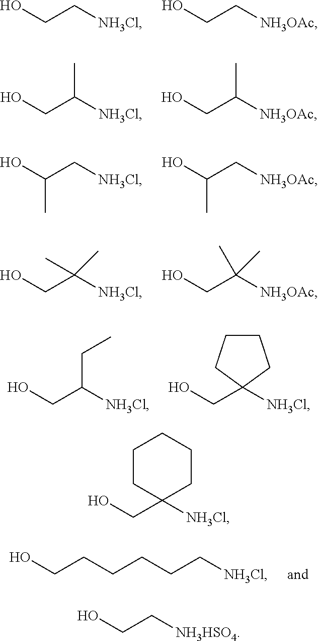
OCC[NH3Cl].OCC[NH3OAc].OCC([NH3Cl])C.OCC([NH3OAc])C.OC(C[NH3Cl])C.OC(C[NH3OAc])C.OCC([NH3Cl])(C)C.OCC([NH3OAc])(C)C.OCC([NH3Cl])CC.OCC1([NH3Cl])CCCC1.C(CC[NH3Cl])CCCO.OCC1([NH3Cl])CCCCC1.[NH3HSO4]CCO
